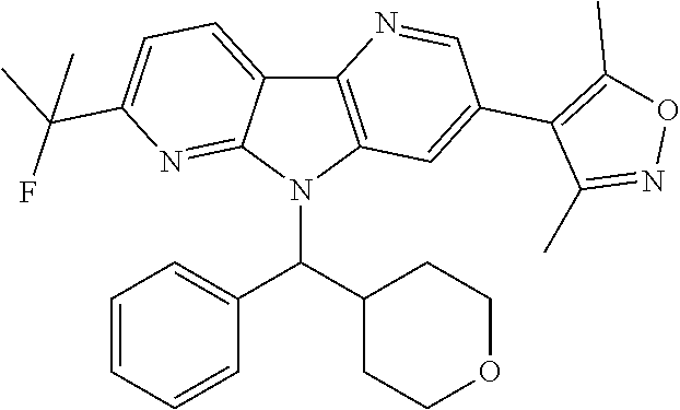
C12=C(N(C(C3CCOCC3)C3=CC=CC=C3)C3=NC(C(C)(F)C)=CC=C13)C=C(C1=C(C)ON=C1C)C=N2
